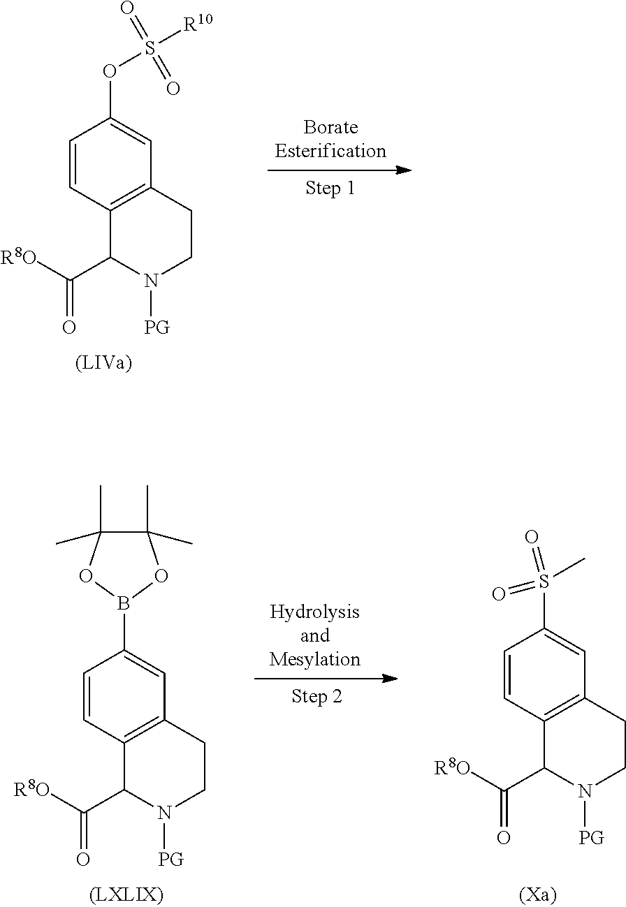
C1=CC2=C(C=C1OS([R10])(=O)=O)CCN([PG])C2C([R8O])=O.C1=CC2=C(C=C1B1OC(C)(C)C(C)(C)O1)CCN([PG])C2C([R8O])=O.C1=CC2=C(C=C1S(C)(=O)=O)CCN([PG])C2C([R8O])=O
